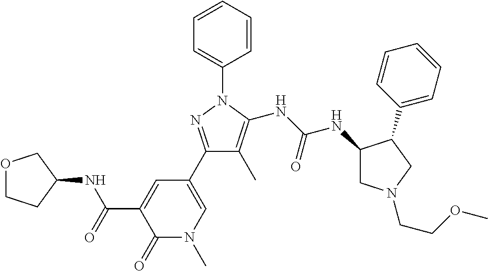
C1(C2=CN(C)C(=O)C(C(=O)NC3CCOC3)=C2)=NN(C2=CC=CC=C2)C(NC(NC2CN(CCOC)CC2C2=CC=CC=C2)=O)=C1C
